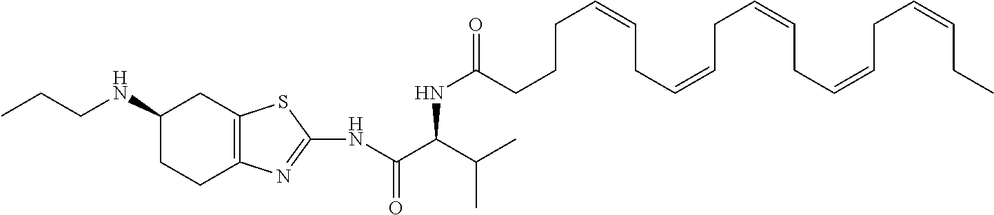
N(C(=O)C(NC(CCCC=CCC=CCC=CCC=CCC=CCC)=O)C(C)C)C1=NC2=C(CC(NCCC)CC2)S1
